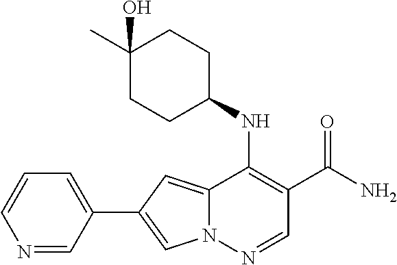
N12C(=CC(C3=CC=CN=C3)=C1)C(NC1CCC(C)(O)CC1)=C(C(N)=O)C=N2
